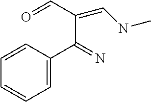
C1=C(C(C(C=O)=CNC)=N)C=CC=C1
